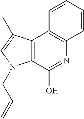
C12=C(C(O)=NC3=C1C=CC=C3)N(CC=C)C=C2C
